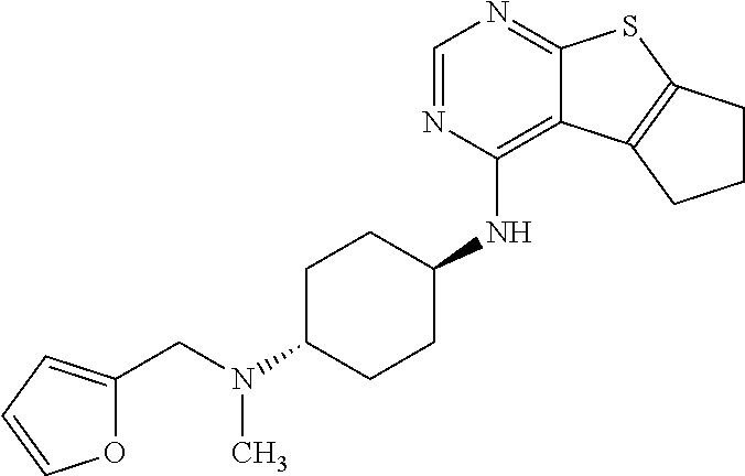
C1=NC(NC2CCC(N(CC3=CC=CO3)C)CC2)=C2C(=N1)SC1=C2CCC1
